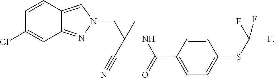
C12=NN(CC(NC(C3=CC=C(SC(F)(F)F)C=C3)=O)(C#N)C)C=C1C=CC(Cl)=C2
